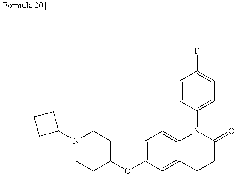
C1(OC2=CC=C3C(=C2)CCC(=O)N3C2=CC=C(F)C=C2)CCN(C2CCC2)CC1
